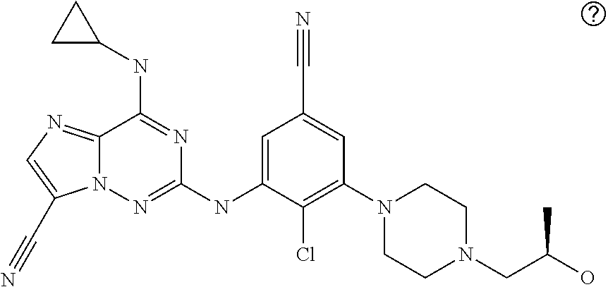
C1=C(NC2=NN3C(=NC=C3C#N)C(NC3CC3)=N2)C(Cl)=C(N2CCN(CC(O)C)CC2)C=C1C#N
